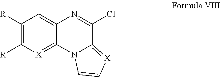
C1([R])=C([R])[X]=C2C(=C1)N=C(Cl)C1=[X]C=CN21
